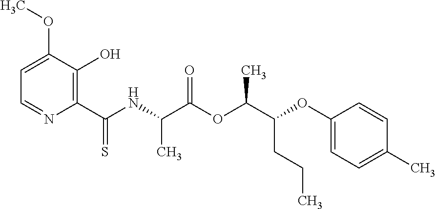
C1=C(OC)C(O)=C(C(NC(C(OC(C(OC2=CC=C(C)C=C2)CCC)C)=O)C)=S)N=C1
